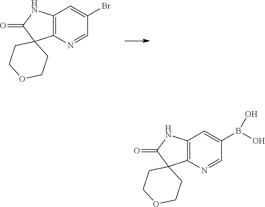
C12=C(N=CC(Br)=C1)C1(C(=O)N2)CCOCC1.C12=C(N=CC(B(O)O)=C1)C1(C(=O)N2)CCOCC1
